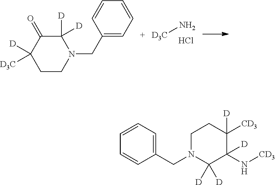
[D3C]N.Cl.C1([D])([D])C(=O)C([D3C])([D])CCN1CC1=CC=CC=C1.C1=CC=C(CN2C([D])([D])C(N[CD3])([D])C([CD3])([D])CC2)C=C1
